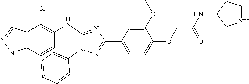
C1(NC2=C(Cl)C3C=NNC3C=C2)=NC(C2=CC=C(OCC(NC3CCNC3)=O)C(OC)=C2)=NN1C1=CC=CC=C1
